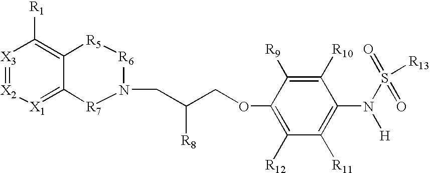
[X3]1=[X2][X1]=C2C(=C1[R1])[R5][R6]N(CC(COC1=C([R12])C([R11])=C(N(S([R13])(=O)=O)[H])C([R10])=C1[R9])[R8])[R7]2
